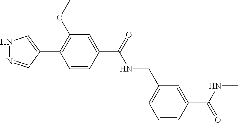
N1N=CC(C2=C(OC)C=C(C(NCC3=CC=CC(C(=O)NC)=C3)=O)C=C2)=C1
